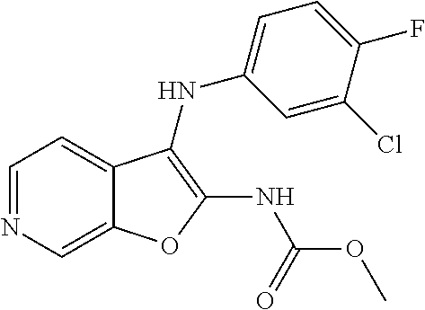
C1=C2C(=CC=N1)C(NC1=CC=C(F)C(Cl)=C1)=C(NC(OC)=O)O2
